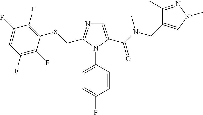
C1=C(C(N(CC2=CN(C)N=C2C)C)=O)N(C2=CC=C(F)C=C2)C(CSC2=C(F)C(F)=CC(F)=C2F)=N1
